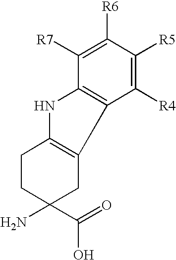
C1([R7])=C([R6])C([R5])=C([R4])C2=C1NC1=C2CC(N)(C(=O)O)CC1
